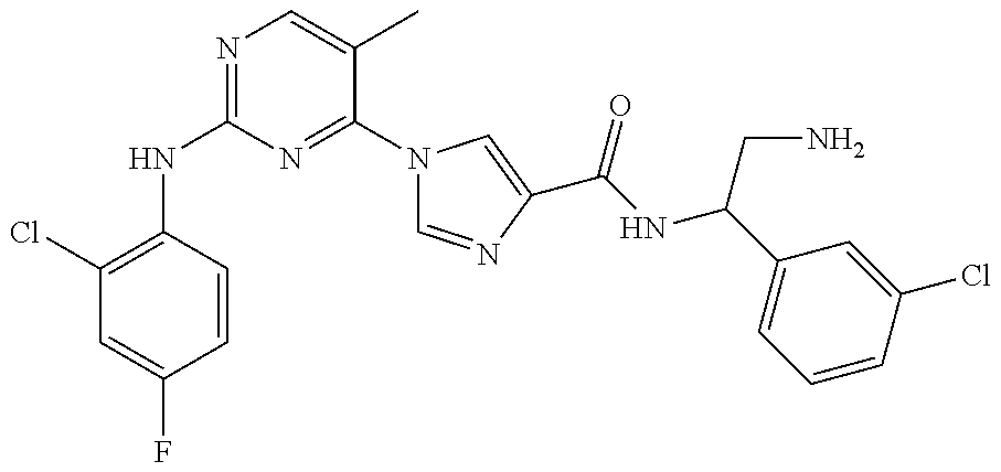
N(C1=NC=C(C)C(N2C=NC(C(=O)NC(CN)C3=CC=CC(Cl)=C3)=C2)=N1)C1=C(Cl)C=C(F)C=C1
